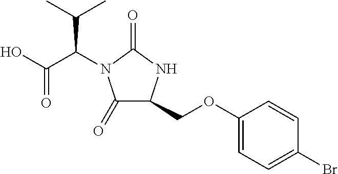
C1(=O)C(COC2=CC=C(Br)C=C2)NC(=O)N1C(C(O)=O)C(C)C
